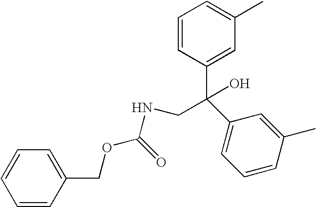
C1=CC(COC(NCC(C2=CC=CC(C)=C2)(O)C2=CC(C)=CC=C2)=O)=CC=C1
